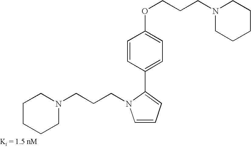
N1(CCCOC2=CC=C(C3=CC=CN3CCCN3CCCCC3)C=C2)CCCCC1
